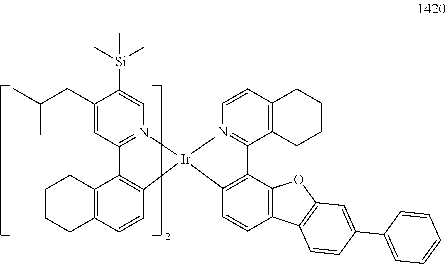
C1(CC(C)C)=CC2=N(C=C1[Si](C)(C)C)[Ir]1(C3=C2C2=C(C=C3)CCCC2)N2=C(C3=C(C=C2)CCCC3)C2=C1C=CC1=C2OC2=C1C=CC(C1=CC=CC=C1)=C2
